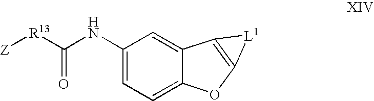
C1(NC([R13][Z])=O)=CC=C2C(=C1)C1=C(O2)[L1]1
